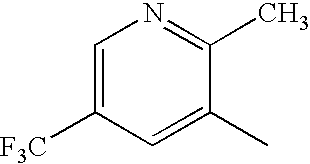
C1=C([F3C])C=C(C)C(C)=N1
